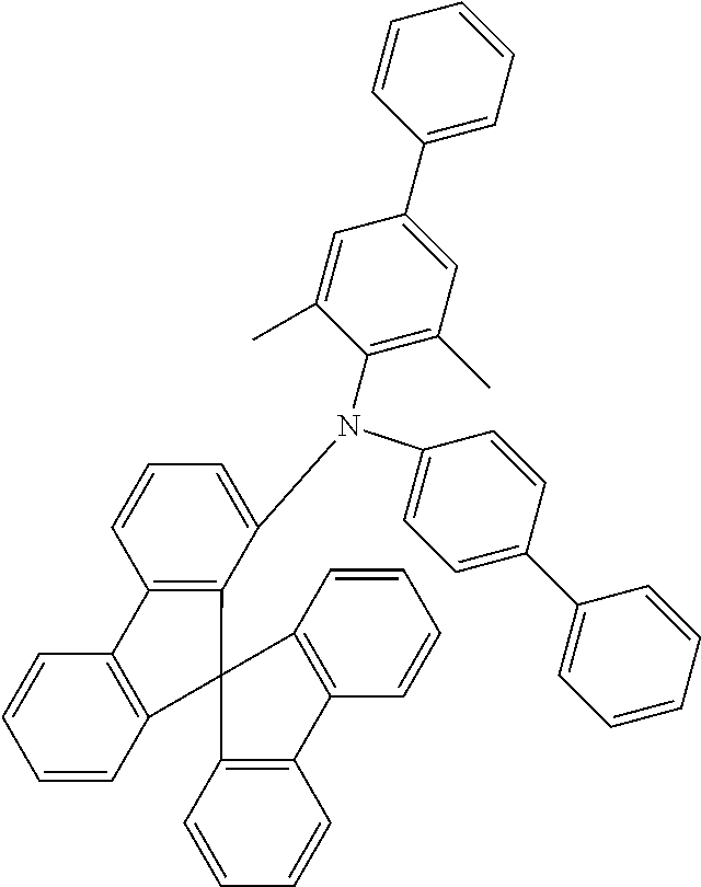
C1(C2=CC=CC=C2)=CC=C(N(C2=C(C)C=C(C3=CC=CC=C3)C=C2C)C2=CC=CC3=C2C2(C4=C3C=CC=C4)C3=C(C=CC=C3)C3=C2C=CC=C3)C=C1
